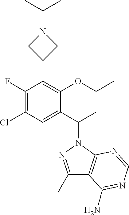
C1(C(C)N2N=C(C)C3=C2N=CN=C3N)=CC(Cl)=C(F)C(C2CN(C(C)C)C2)=C1OCC
